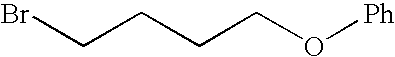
BrCCCCO[Ph]
